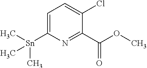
C1=C([Sn](C)(C)C)N=C(C(OC)=O)C(Cl)=C1
